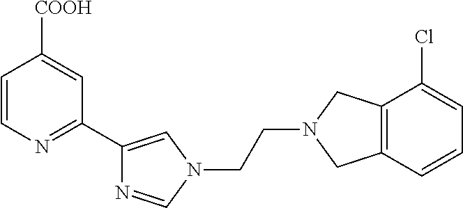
C1=CN=C(C2=CN(CCN3CC4=C(C3)C=CC=C4Cl)C=N2)C=C1[COOH]
